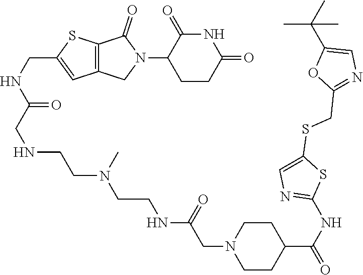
C1CC(=O)NC(=O)C1N1C(=O)C2=C(C1)C=C(CNC(CNCCN(CCNC(CN1CCC(C(NC3=NC=C(SCC4=NC=C(C(C)(C)C)O4)S3)=O)CC1)=O)C)=O)S2
